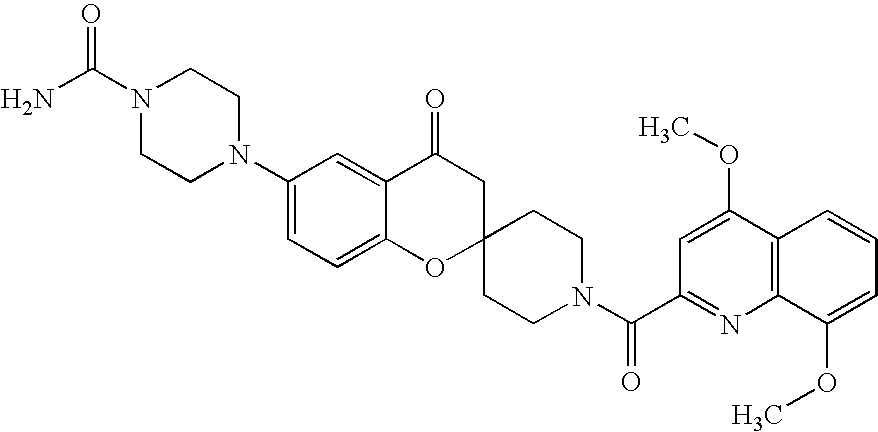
C12=CC=C(N3CCN(C(N)=O)CC3)C=C1C(=O)CC1(O2)CCN(C(C2=NC3=C(C(OC)=C2)C=CC=C3OC)=O)CC1
